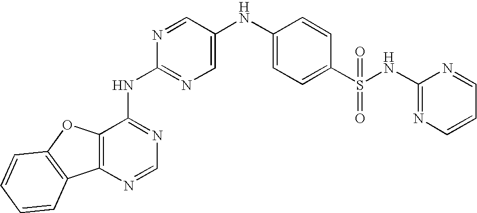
C12=C(N=CN=C1NC1=NC=C(NC3=CC=C(S(NC4=NC=CC=N4)(=O)=O)C=C3)C=N1)C1=C(O2)C=CC=C1
